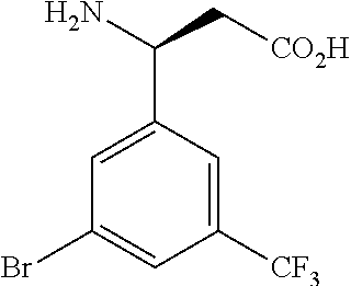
C1([CF3])=CC(C(N)C[CO2H])=CC(Br)=C1
